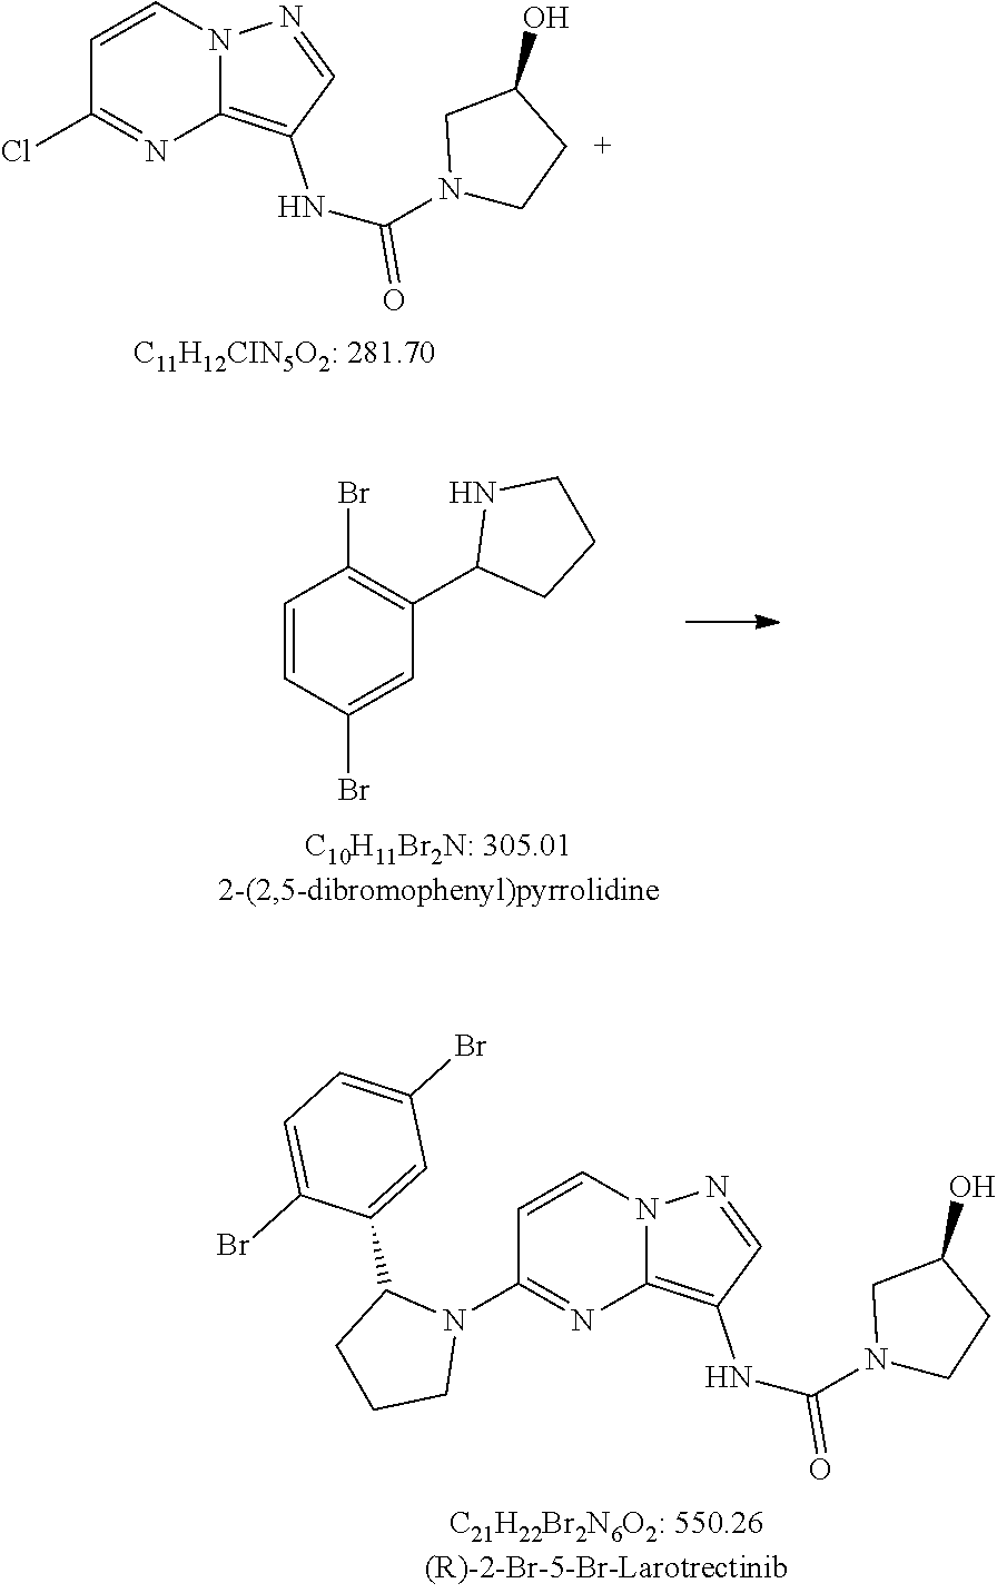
C1=CN2C(=C(NC(N3CCC(O)C3)=O)C=N2)N=C1N1C(C2=CC(Br)=CC=C2Br)CCC1.C1=CC(Br)=CC(C2CCCN2)=C1Br.C1=CN2C(=C(NC(N3CCC(O)C3)=O)C=N2)N=C1Cl
